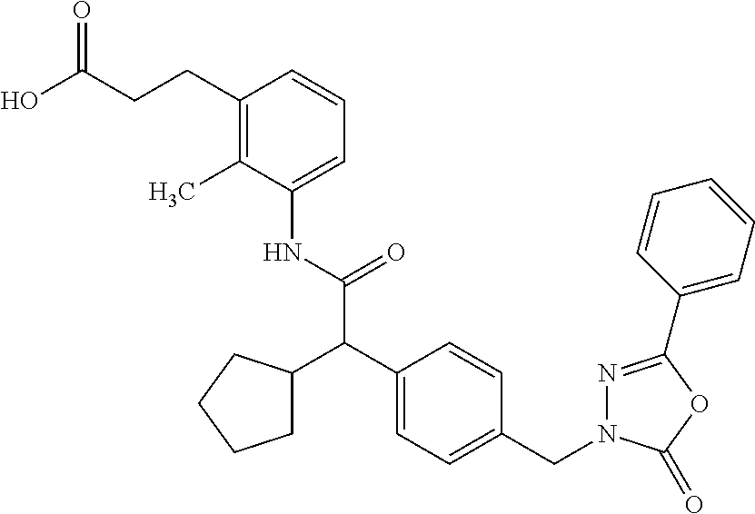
C1(C)=C(CCC(O)=O)C=CC=C1NC(C(C1=CC=C(CN2N=C(C3=CC=CC=C3)OC2=O)C=C1)C1CCCC1)=O
